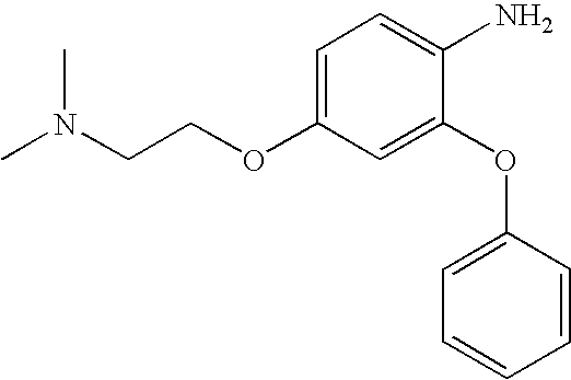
C1=C(OCCN(C)C)C=C(OC2=CC=CC=C2)C(N)=C1
